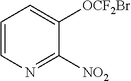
C1([OCF2Br])=CC=CN=C1[NO2]
